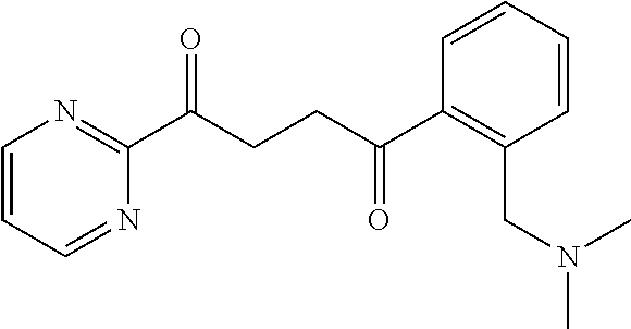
C1(C(CCC(C2=C(CN(C)C)C=CC=C2)=O)=O)=NC=CC=N1
